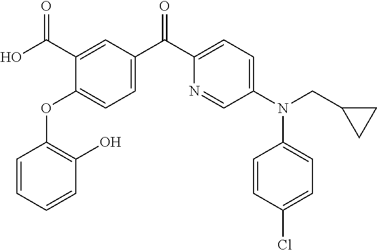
C1=CC(OC2=CC=C(C(C3=CC=C(N(C4=CC=C(Cl)C=C4)CC4CC4)C=N3)=O)C=C2C(O)=O)=C(O)C=C1
